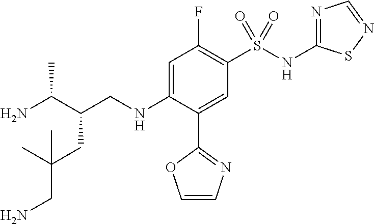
C(CNC1=CC(F)=C(S(NC2=NC=NS2)(=O)=O)C=C1C1=NC=CO1)(C(N)C)CC(CN)(C)C
